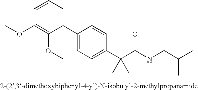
C1(C2=CC=C(C(C(NCC(C)C)=O)(C)C)C=C2)=CC=CC(OC)=C1OC
